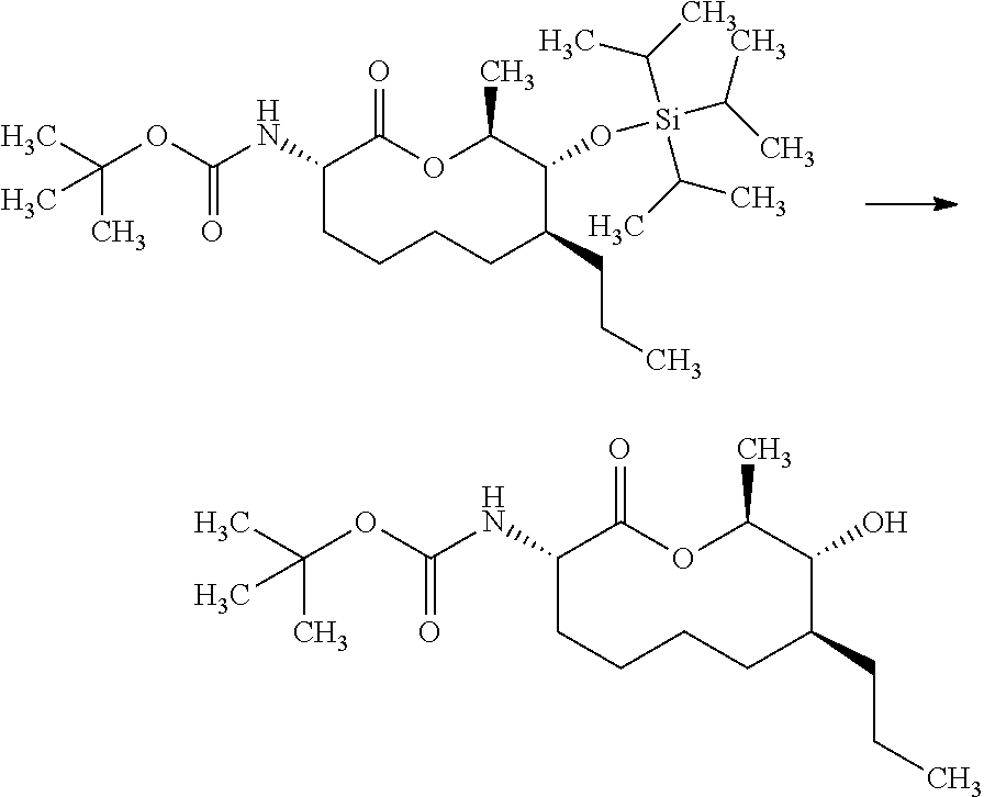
C1(C)C(O[Si](C(C)C)(C(C)C)C(C)C)C(CCC)CCCCC(NC(OC(C)(C)C)=O)C(=O)O1.C1(C)C(O)C(CCC)CCCCC(NC(OC(C)(C)C)=O)C(=O)O1
